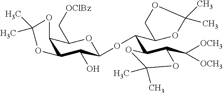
C12C(C(O)C(OC(C3C(C([OCH3])[OCH3])OC(C)(C)O3)C3OC(C)(C)OC3)OC1C[OClBz])OC(C)(C)O2
